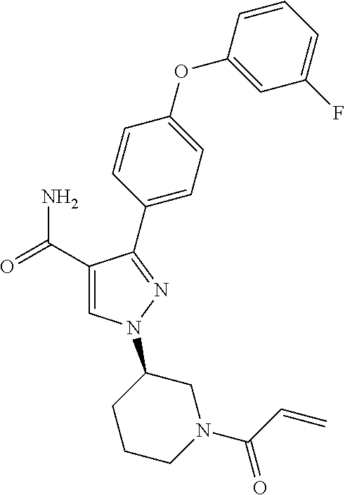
C1(C(=O)N)=CN(C2CCCN(C(C=C)=O)C2)N=C1C1=CC=C(OC2=CC(F)=CC=C2)C=C1
